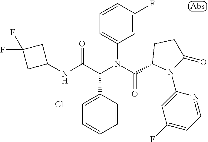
C1(NC(C(N(C(=O)C2N(C3=CC(F)=CC=N3)C(=O)CC2)C2=CC=CC(F)=C2)C2=C(Cl)C=CC=C2)=O)CC(F)(F)C1
